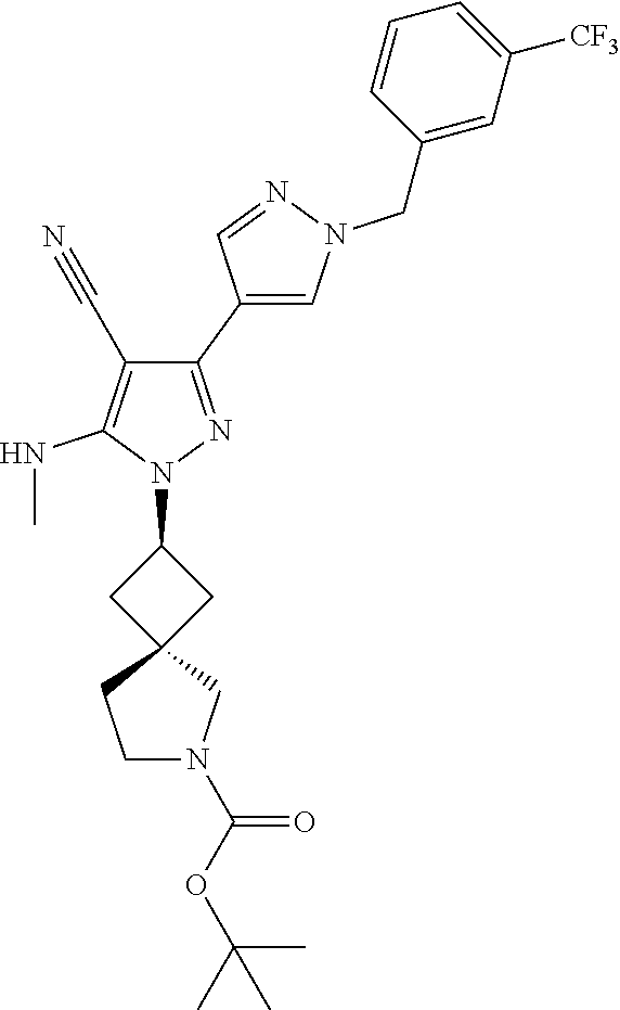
C1(C2=CN(CC3=CC([CF3])=CC=C3)N=C2)=NN(C2CC3(C2)CCN(C(OC(C)(C)C)=O)C3)C(NC)=C1C#N
